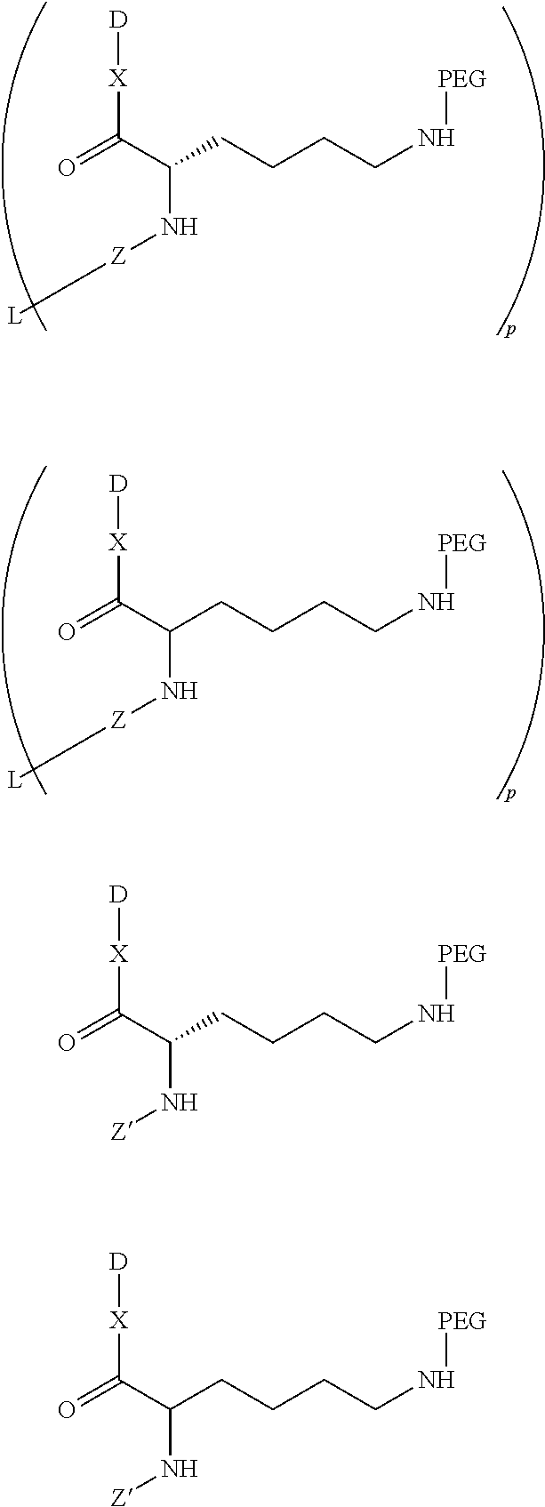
[Z](NC(C(=O)[X][D])CCCCN[PEG])C[L].[Z](NC(C(=O)[X][D])CCCCN[PEG])C[L].[Z]NC(C(=O)[X][D])CCCCN[PEG].[Z]NC(C(=O)[X][D])CCCCN[PEG]
